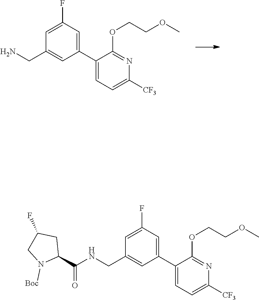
C1(C2=CC(F)=CC(CN)=C2)=CC=C([CF3])N=C1OCCOC.C1(C2=CC(F)=CC(CNC(C3CC(F)CN3[Boc])=O)=C2)=CC=C([CF3])N=C1OCCOC
